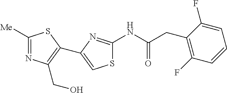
S1C(NC(CC2=C(F)C=CC=C2F)=O)=NC(C2=C(CO)N=C([Me])S2)=C1
